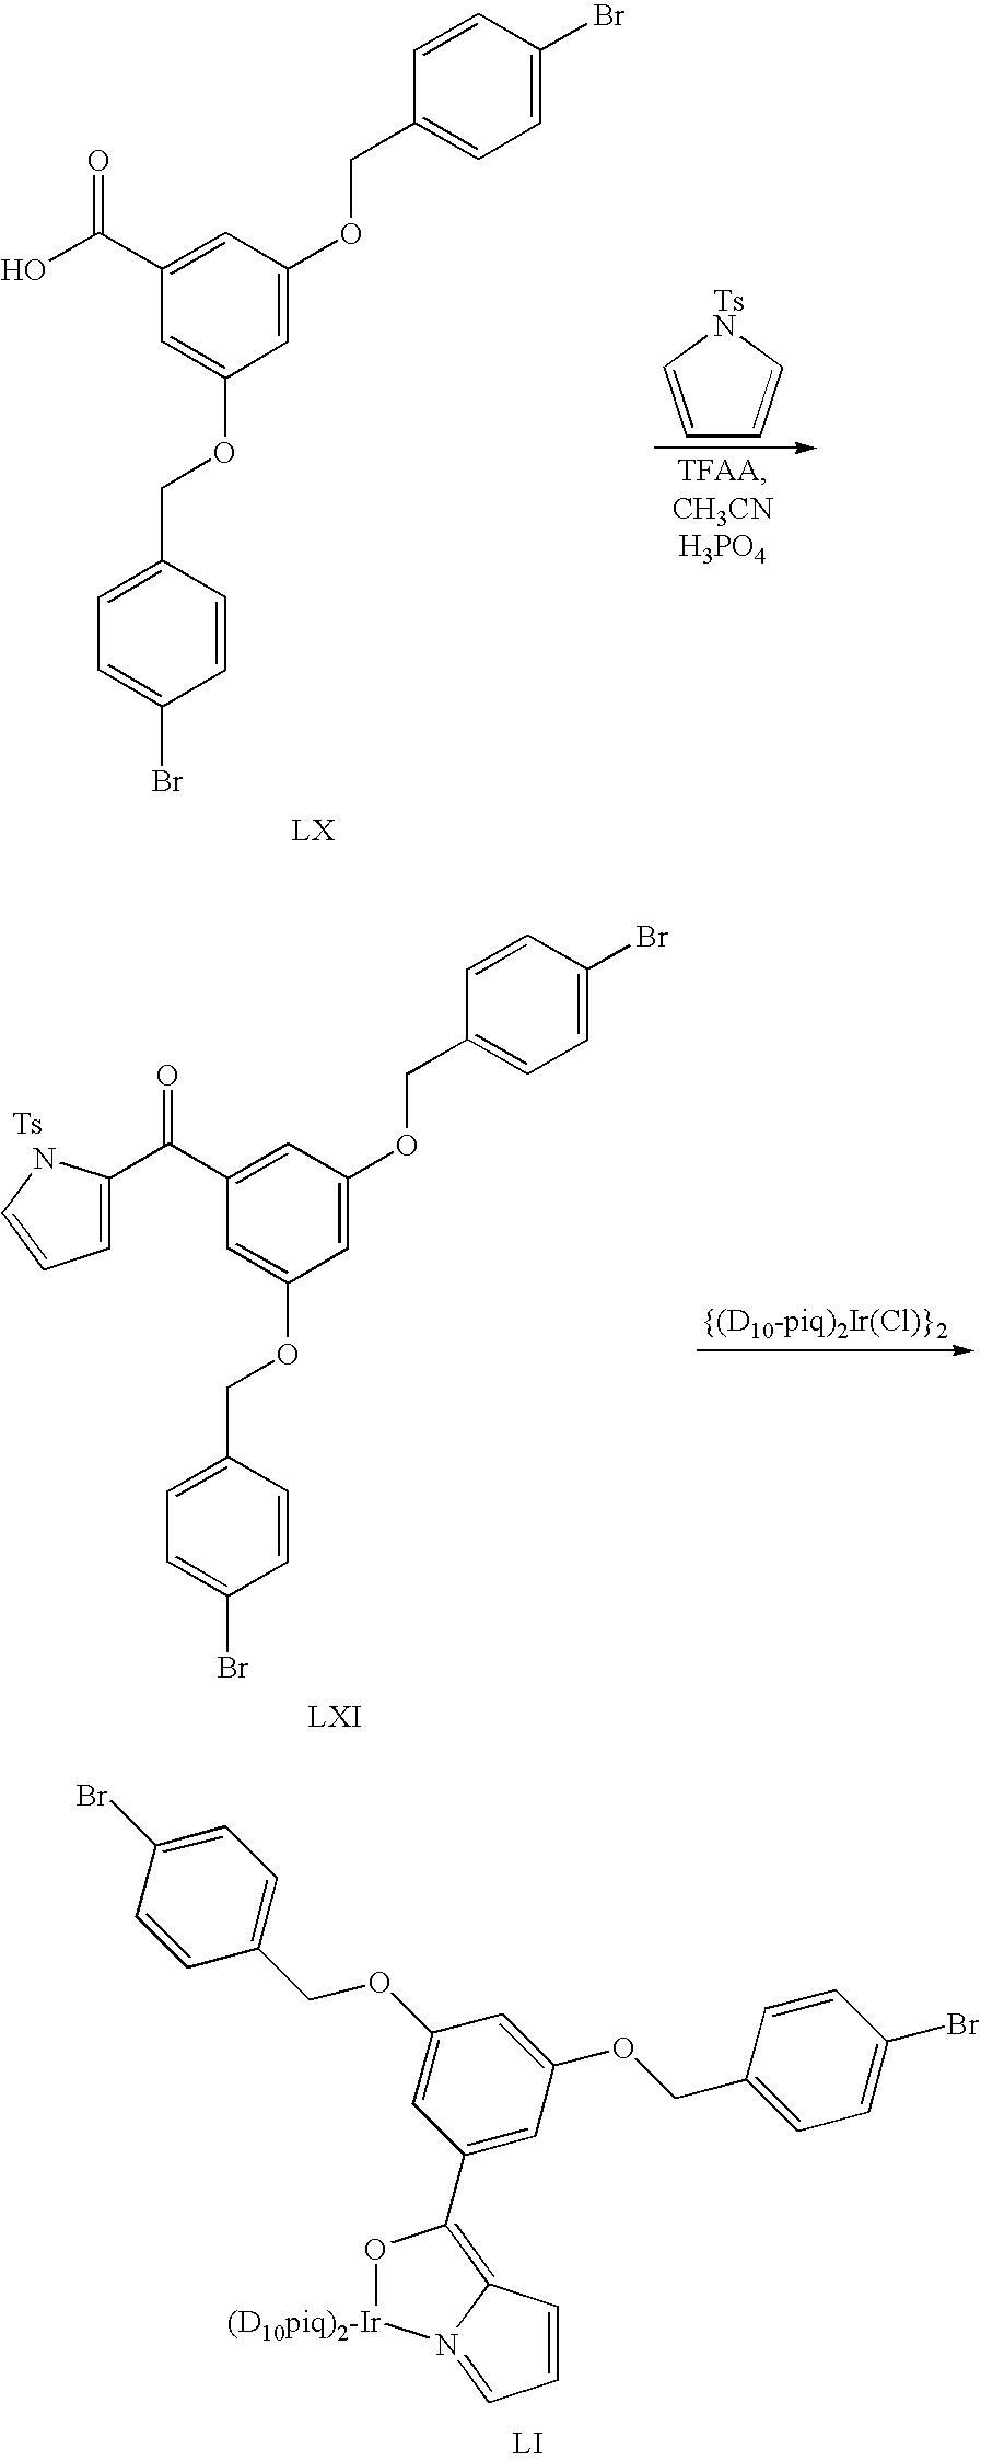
C1=CC2=C(C3=CC(OCC4=CC=C(Br)C=C4)=CC(OCC4=CC=C(Br)C=C4)=C3)O[(D10piq)2-Ir]N2=C1.C1=C(Br)C=CC(COC2=CC(OCC3=CC=C(Br)C=C3)=CC(C(O)=O)=C2)=C1.C1=C[TsN]C=C1.C1=C(Br)C=CC(COC2=CC(OCC3=CC=C(Br)C=C3)=CC(C(C3=CC=CN3)=O)=C2)=C1
